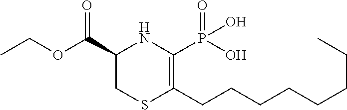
C1(C(OCC)=O)CSC(CCCCCCCC)=C(P(O)(=O)O)N1
